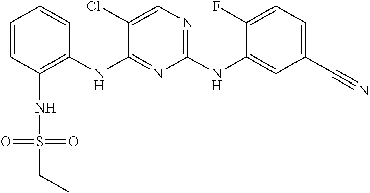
C1=CC(NS(=O)(=O)CC)=C(NC2=NC(NC3=CC(C#N)=CC=C3F)=NC=C2Cl)C=C1
